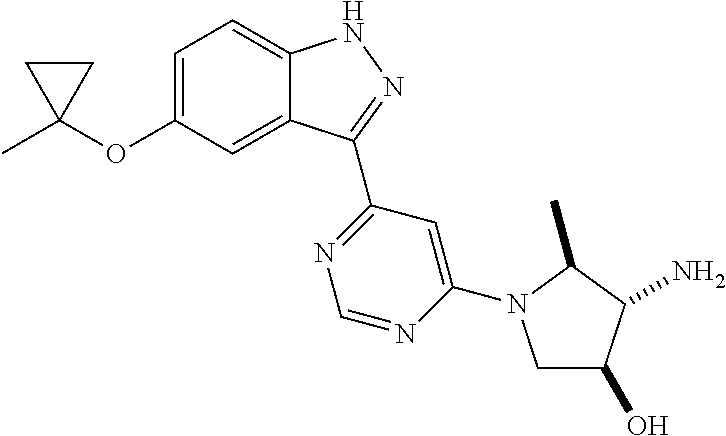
CC1(OC2=CC=C3C(=C2)C(C2=NC=NC(N4CC(O)C(N)C4C)=C2)=NN3)CC1
